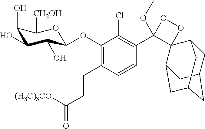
C1(OC2C(O)C(O)C(O)C([CH2OH])O2)=C(C=CC([(H3C)3CO])=O)C=CC(C2(OC)OOC23C2CC4CC(CC3C4)C2)=C1Cl
